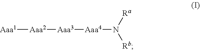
[Aaa1][Aaa2][Aaa3][Aaa4]N([Rb])[Ra]
